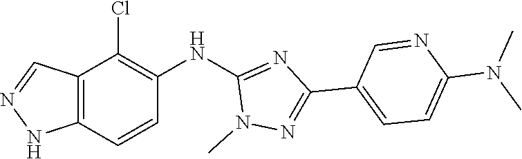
N1(C)N=C(C2=CC=C(N(C)C)N=C2)N=C1NC1=C(Cl)C2=C(NN=C2)C=C1
